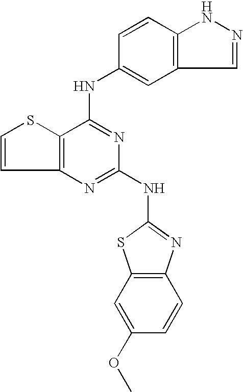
C12=C(C(NC3=CC4=C(C=C3)NN=C4)=NC(NC3=NC4=C(S3)C=C(OC)C=C4)=N1)SC=C2
